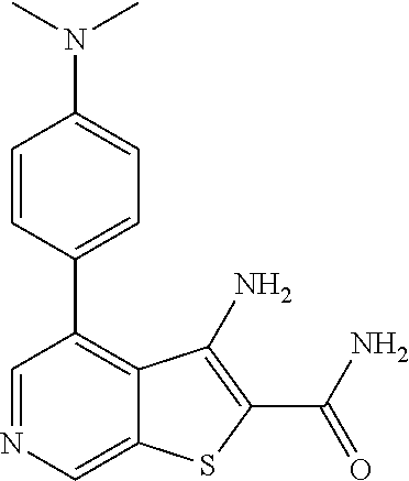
C1=NC=C2C(=C1C1=CC=C(N(C)C)C=C1)C(N)=C(C(N)=O)S2
